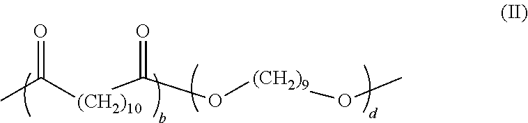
CC([(CH2)10]C(O[(CH2)9]OC)=O)=O
